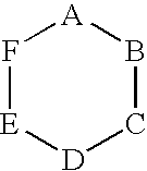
F1[E][D]CB[A]1
